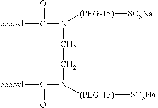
[cocoyl]C(N([(PEG-15)][SO3Na])CCN([(PEG-15)][SO3Na])C([cocoyl])=O)=O
